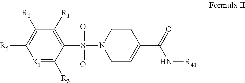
[X1]1=C([R3])C(S(N2CC=C(C(N[R41])=O)CC2)(=O)=O)=C([R1])C([R2])=C1[R5]
